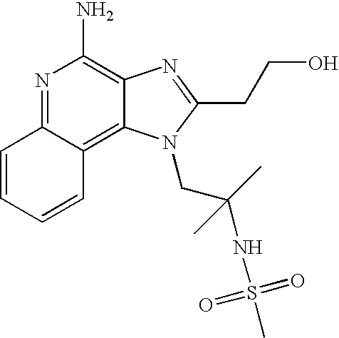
C1=CC=CC2=C3C(=C(N)N=C12)N=C(CCO)N3CC(NS(C)(=O)=O)(C)C
